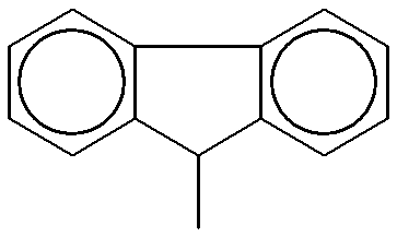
c1ccc2c(c1)-c1c(cccc1)C2C
